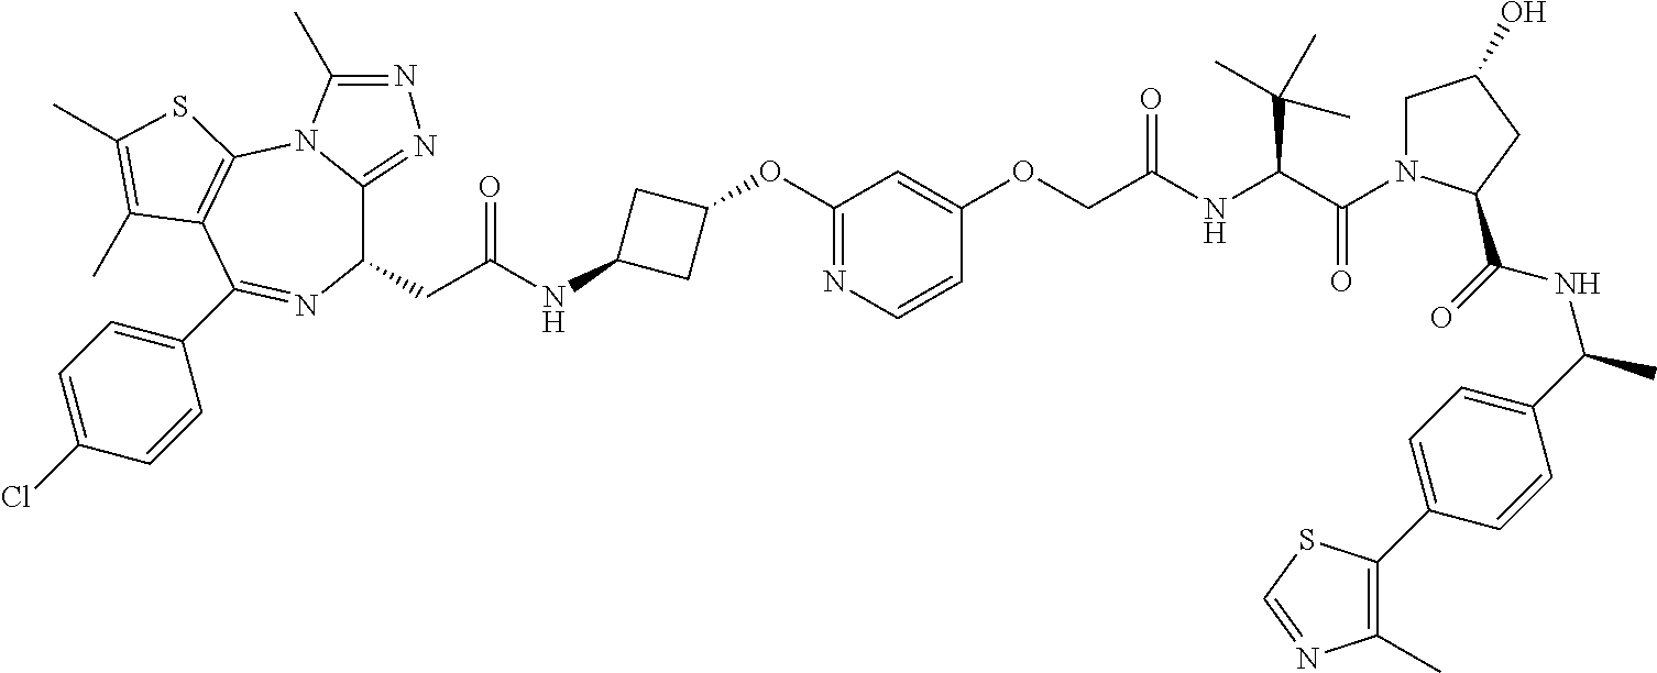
C1(CC(NC2CC(OC3=NC=CC(OCC(NC(C(=O)N4CC(O)CC4C(=O)NC(C)C4=CC=C(C5=C(C)N=CS5)C=C4)C(C)(C)C)=O)=C3)C2)=O)C2=NN=C(C)N2C2=C(C(C3=CC=C(Cl)C=C3)=N1)C(C)=C(C)S2
